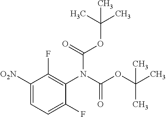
[O2N]C1=CC=C(F)C(N(C(OC(C)(C)C)=O)C(OC(C)(C)C)=O)=C1F
